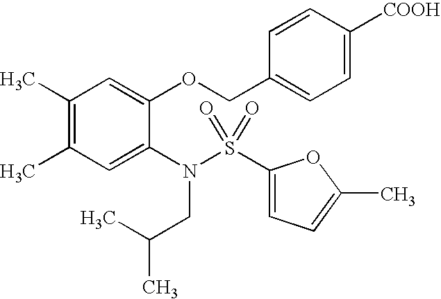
C1(C)=C(C)C=C(N(CC(C)C)S(=O)(=O)C2=CC=C(C)O2)C(OCC2=CC=C([COOH])C=C2)=C1
